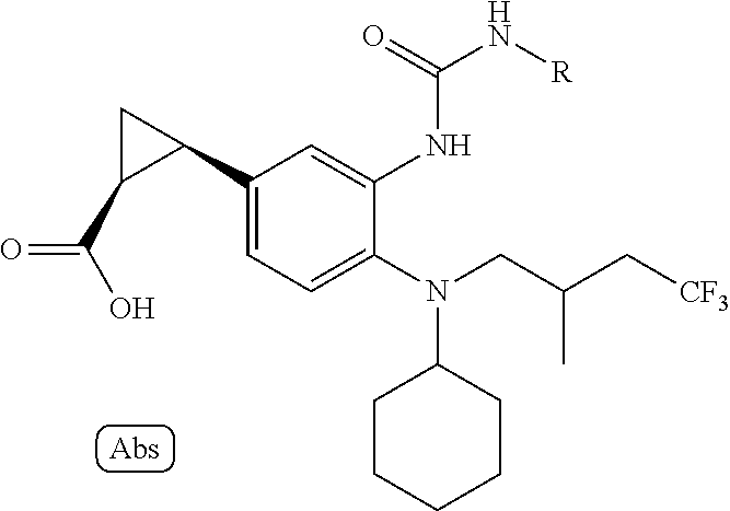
C1(N(CC(C[CF3])C)C2CCCCC2)=CC=C(C2CC2C(O)=O)C=C1NC(N[R])=O
